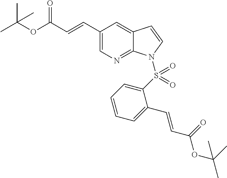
C(OC(C=CC1=CN=C2C(=C1)C=CN2S(C1=CC=CC=C1C=CC(OC(C)(C)C)=O)(=O)=O)=O)(C)(C)C
